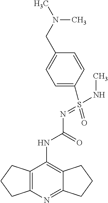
C12=C(N=C3C(=C1NC(=O)N=S(NC)(=O)C1=CC=C(CN(C)C)C=C1)CCC3)CCC2
